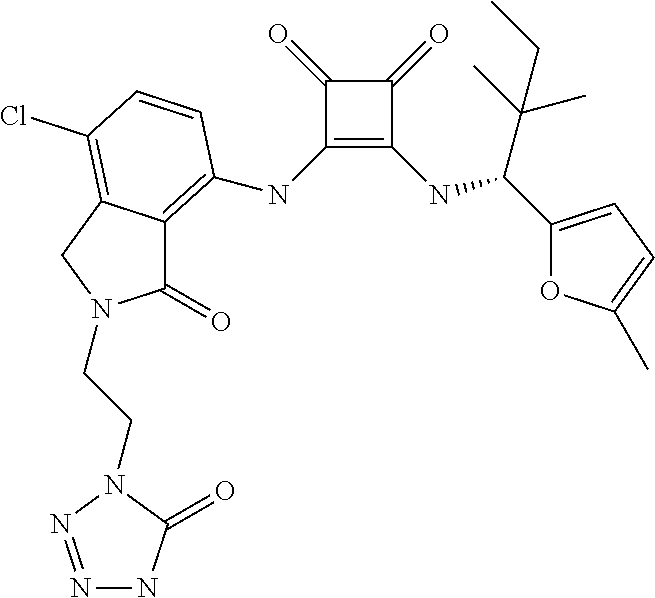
C1(=O)C(NC2=C3C(=O)N(CCN4C(=O)NN=N4)CC3=C(Cl)C=C2)=C(NC(C(C)(C)CC)C2=CC=C(C)O2)C1=O
